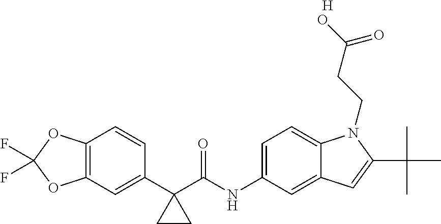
C12=C(C=C(C3(C(NC4=CC=C5C(=C4)C=C(C(C)(C)C)N5CCC(O)=O)=O)CC3)C=C1)OC(F)(F)O2.[H]
